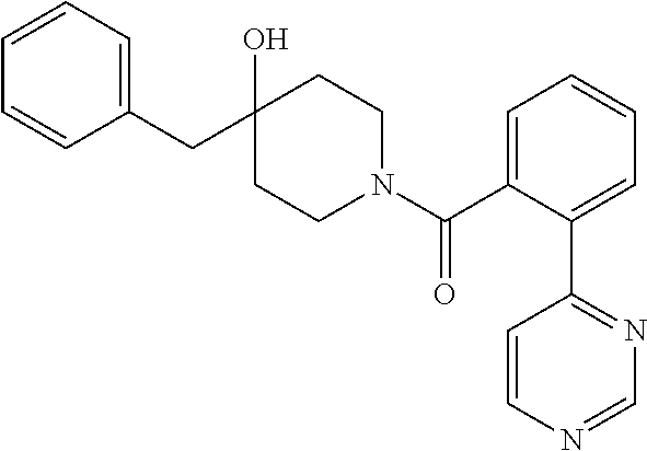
C1(CC2(O)CCN(C(C3=CC=CC=C3C3=NC=NC=C3)=O)CC2)=CC=CC=C1
